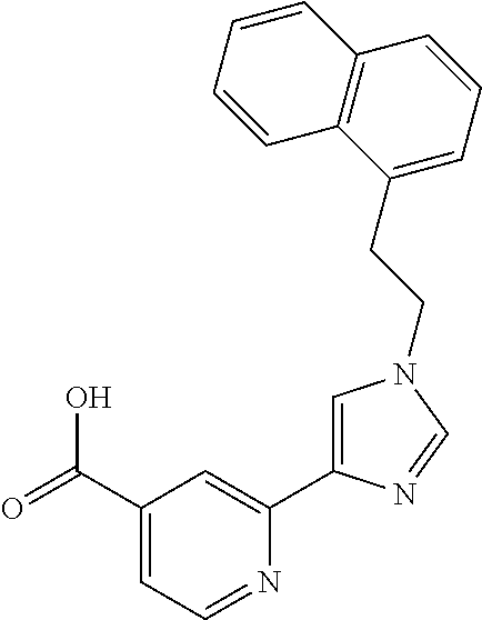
C1(C(=O)O)=CC=NC(C2=CN(CCC3=CC=CC4=C3C=CC=C4)C=N2)=C1
